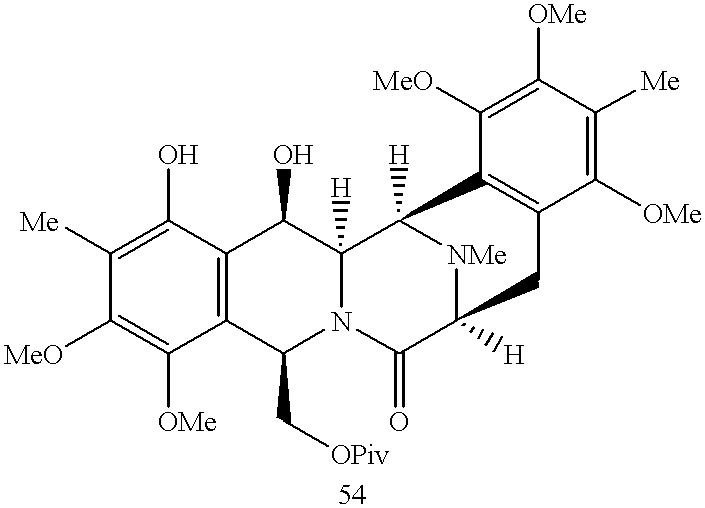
C12=C(C(O)=C([Me])C([MeO])=C1[OMe])C(O)C1([H])N(C2C[OPiv])C(=O)C2([H])[NMe]C1([H])C1=C(C([OMe])=C([Me])C([OMe])=C1[MeO])C2
